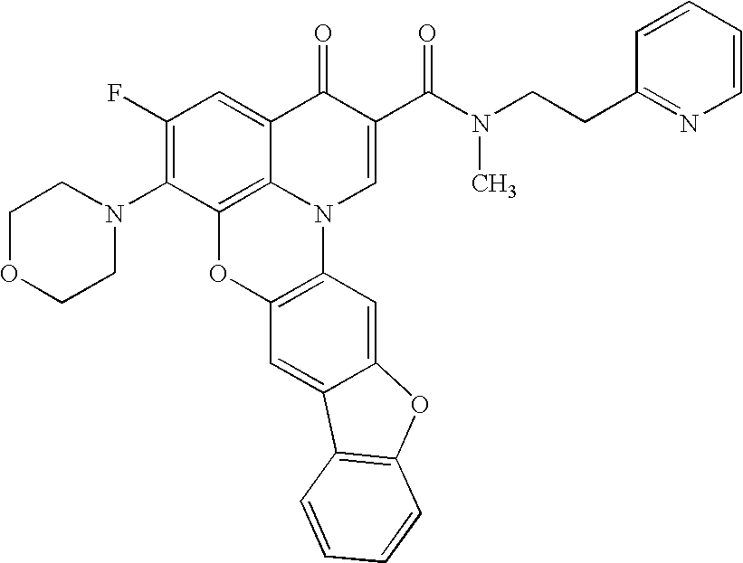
C1(F)=C(N2CCOCC2)C2=C3C(=C1)C(=O)C(C(N(CCC1=NC=CC=C1)C)=O)=CN3C1=C(O2)C=C2C(=C1)OC1=C2C=CC=C1
